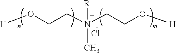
[H]OCCN(CCO[H])(C)[R].Cl
